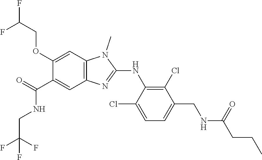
C1(OCC(F)F)=CC2=C(C=C1C(NCC(F)(F)F)=O)N=C(NC1=C(Cl)C(CNC(CCC)=O)=CC=C1Cl)N2C
